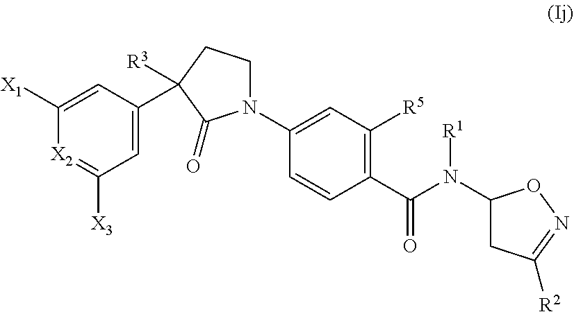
N1(C2=CC([R5])=C(C(=O)N([R1])C3CC([R2])=NO3)C=C2)CCC([R3])(C2=CC([X3])=[X2]C([X1])=C2)C1=O
